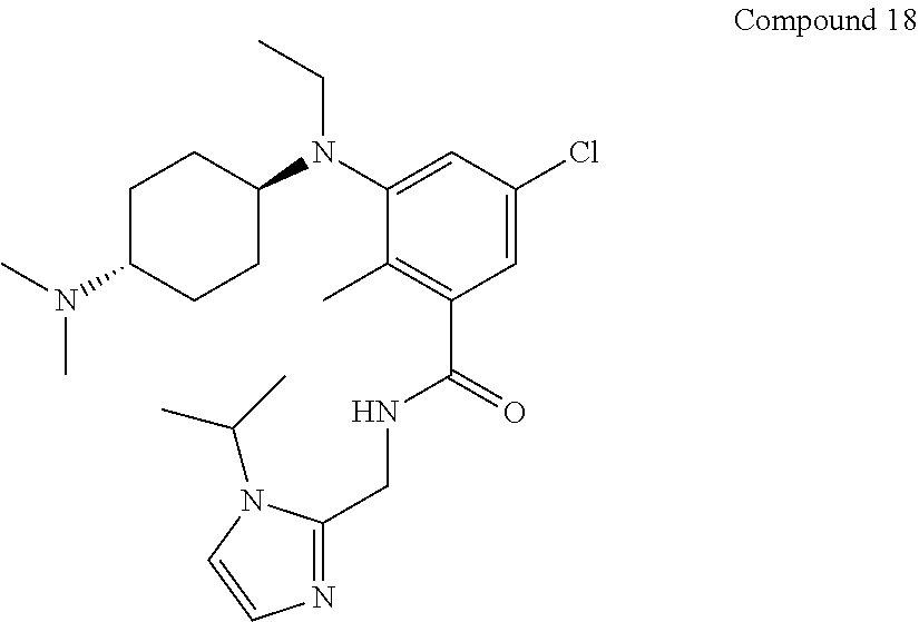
C1C(N(C)C)CCC(N(C2=CC(Cl)=CC(C(=O)NCC3=NC=CN3C(C)C)=C2C)CC)C1
